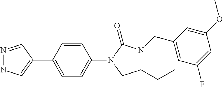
N1=CC(C2=CC=C(N3C(=O)N(CC4=CC(F)=CC(OC)=C4)C(CC)C3)C=C2)=CN1
